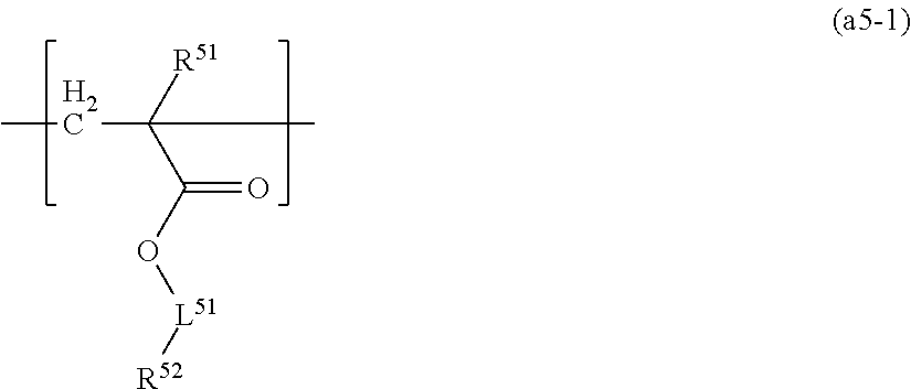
CCC([R51])(C(O[L51][R52])=O)C
